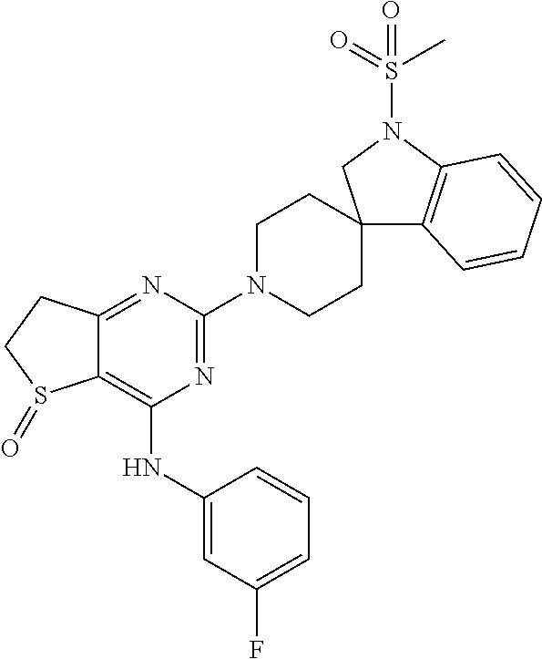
C1CN(C2=NC(NC3=CC(F)=CC=C3)=C3C(=N2)CCS3=O)CCC12C1=C(N(S(C)(=O)=O)C2)C=CC=C1
